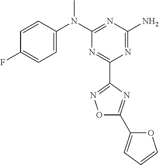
C1=CC(N(C2=NC(N)=NC(C3=NOC(C4=CC=CO4)=N3)=N2)C)=CC=C1F
